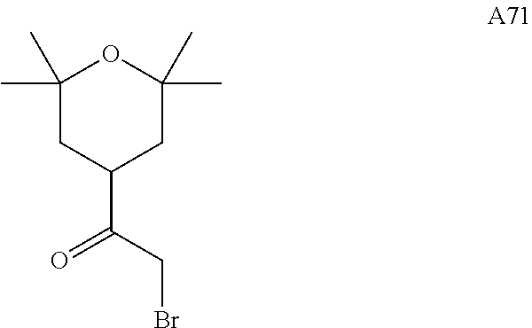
C1(C)(C)CC(C(CBr)=O)CC(C)(C)O1
